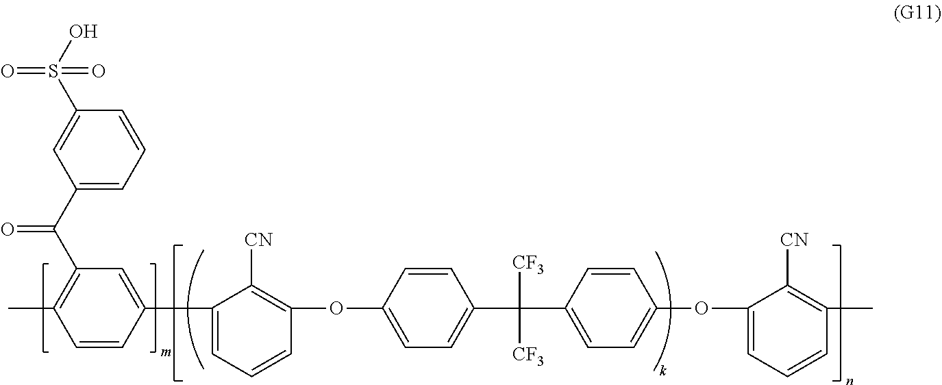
C1=CC(C2=CC=CC(OC3=CC=C(C([CF3])([CF3])C4=CC=C(OC5=CC=CC(C)=C5[CN])C=C4)C=C3)=C2[CN])=CC(C(C2=CC=CC(S(O)(=O)=O)=C2)=O)=C1C
